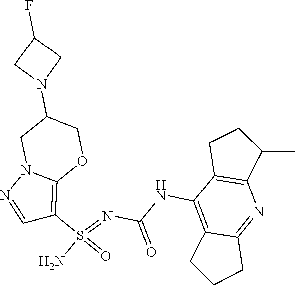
C(NC1=C2C(=NC3=C1CCC3C)CCC2)(N=S(N)(=O)C1=C2N(N=C1)CC(N1CC(F)C1)CO2)=O
